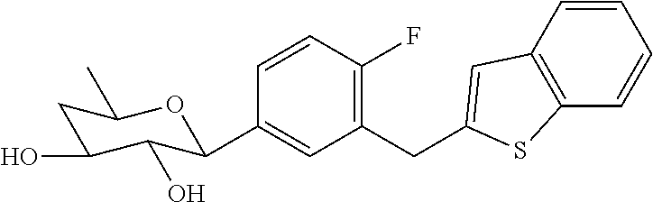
C1=CC(F)=C(CC2=CC3=C(C=CC=C3)S2)C=C1C1C(O)C(O)CC(C)O1
